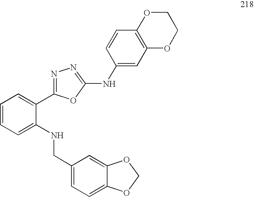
C1=CC=C(NCC2=CC=C3C(=C2)OCO3)C(C2=NN=C(NC3=CC4=C(C=C3)OCCO4)O2)=C1
